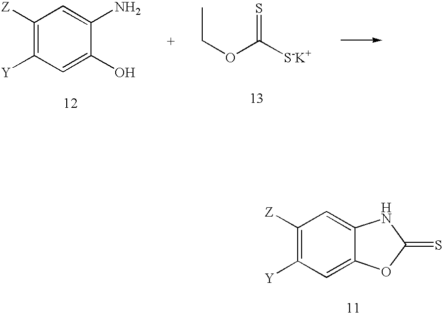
C1([Z])=C([Y])C=C(O)C(N)=C1.CCOC(=S)[S-K+].C1([Z])=C([Y])C=C2C(=C1)NC(=S)O2
